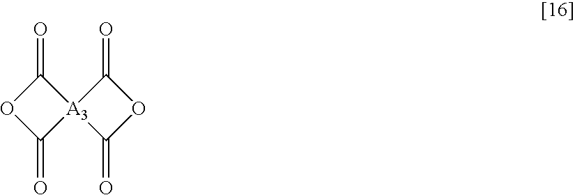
O1C(=O)[A3]2(C1=O)C(=O)OC2=O
